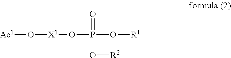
[Ac1]O[X1]OP(=O)(O[R2])O[R1]
